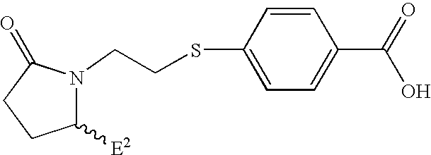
C1([E2])N(CCSC2=CC=C(C(=O)O)C=C2)C(=O)CC1
